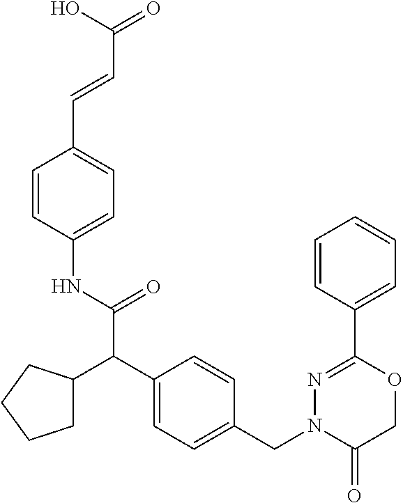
C1(NC(=O)C(C2=CC=C(CN3C(=O)COC(C4=CC=CC=C4)=N3)C=C2)C2CCCC2)=CC=C(C=CC(=O)O)C=C1
